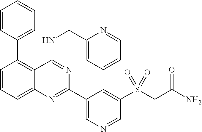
C1=CC=C2C(=C1C1=CC=CC=C1)C(NCC1=CC=CC=N1)=NC(C1=CN=CC(S(CC(N)=O)(=O)=O)=C1)=N2
